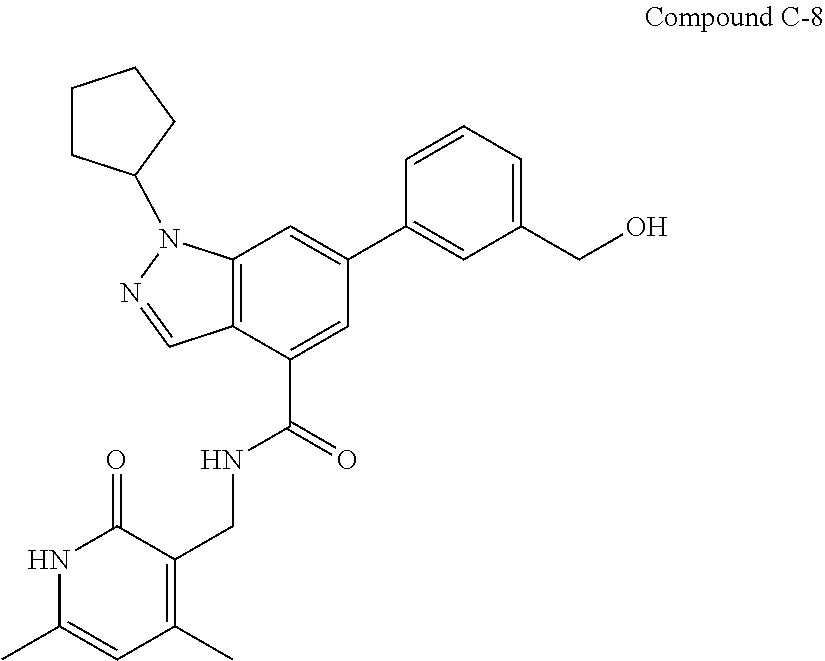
N1C(C)=CC(C)=C(CNC(C2=CC(C3=CC(CO)=CC=C3)=CC3=C2C=NN3C2CCCC2)=O)C1=O
